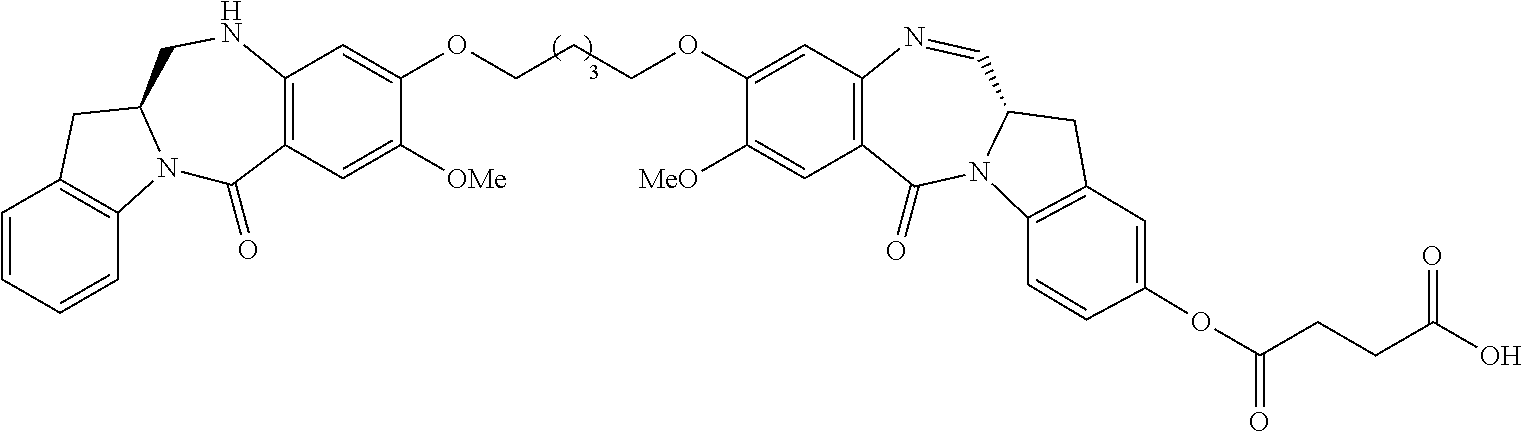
C1=CC=CC2=C1CC1N2C(=O)C2=C(NC1)C=C(OCCCOC1=CC3=C(C=C1[MeO])C(=O)N1C(C=N3)CC3=C1C=CC(OC(=O)CCC(O)=O)=C3)C([OMe])=C2
